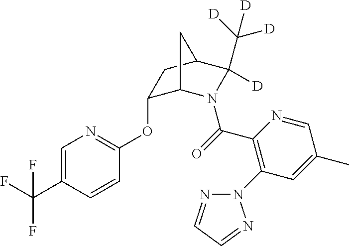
C1=C(C(F)(F)F)C=CC(OC2C3N(C(=O)C4=C(N5N=CC=N5)C=C(C)C=N4)C(C([D])([D])[D])([D])C(C2)C3)=N1
